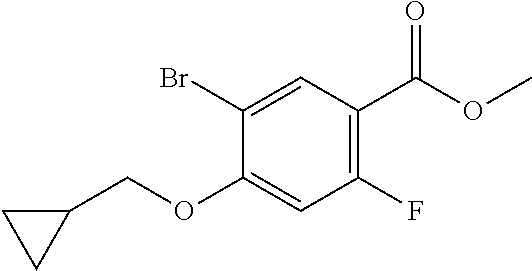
C1(Br)=CC(C(OC)=O)=C(F)C=C1OCC1CC1
